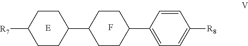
C1CC(C2CCC(C3=CC=C([R8])C=C3)CC2)CCC1[R7].F
